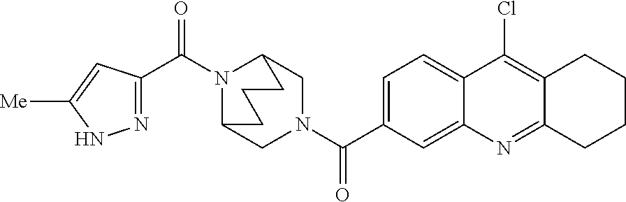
N1(C(C2=NNC([Me])=C2)=O)C2CN(C(=O)C3=CC=C4C(=C3)N=C3C(=C4Cl)CCCC3)CC1CCC2
